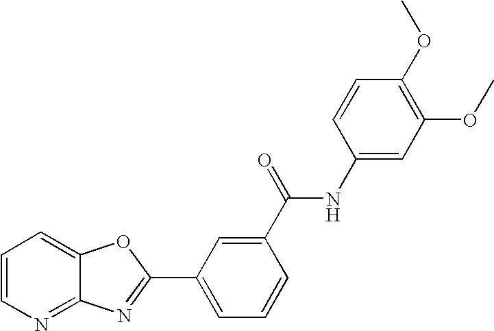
C1=CN=C2C(=C1)OC(C1=CC=CC(C(=O)NC3=CC(OC)=C(OC)C=C3)=C1)=N2
